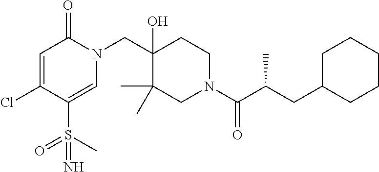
C(C1(O)C(C)(C)CN(C(C(CC2CCCCC2)C)=O)CC1)N1C(=O)C=C(Cl)C(S(C)(=O)=N)=C1
